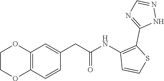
C12=C(C=CC(CC(NC3=C(C4=NC=NN4)SC=C3)=O)=C1)OCCO2
